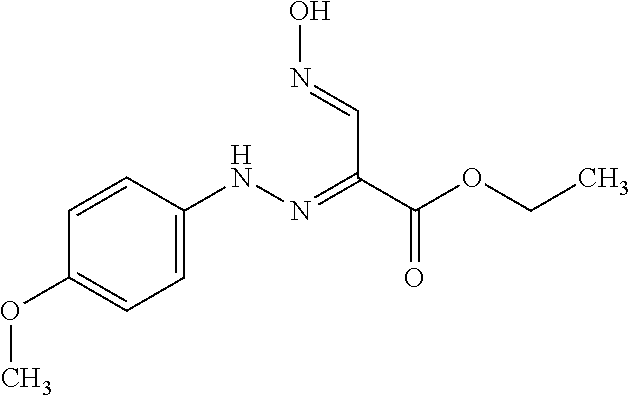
C1(OC)=CC=C(NN=C(C(OCC)=O)C=NO)C=C1
